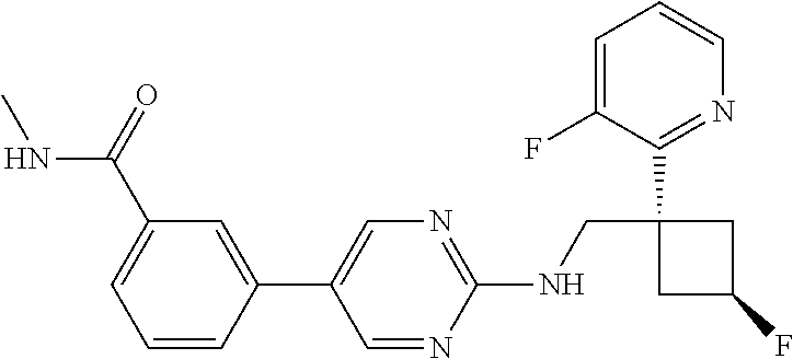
C1=C(F)C(C2(CNC3=NC=C(C4=CC(C(NC)=O)=CC=C4)C=N3)CC(F)C2)=NC=C1
